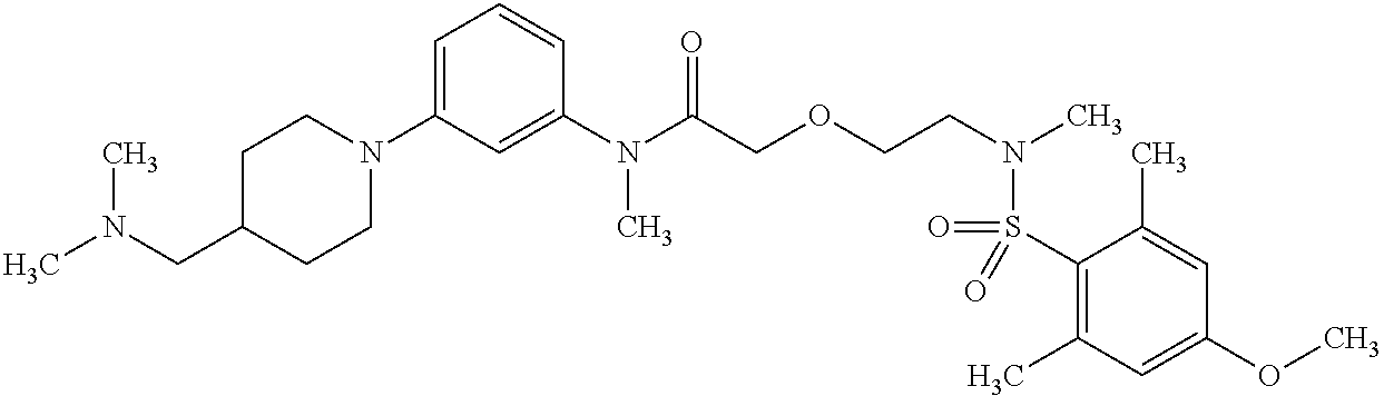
C1(N(C(COCCN(C)S(C2=C(C)C=C(OC)C=C2C)(=O)=O)=O)C)=CC(N2CCC(CN(C)C)CC2)=CC=C1
